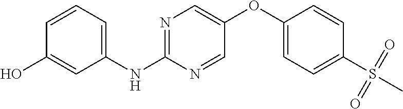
N1=C(NC2=CC=CC(O)=C2)N=CC(OC2=CC=C(S(C)(=O)=O)C=C2)=C1
